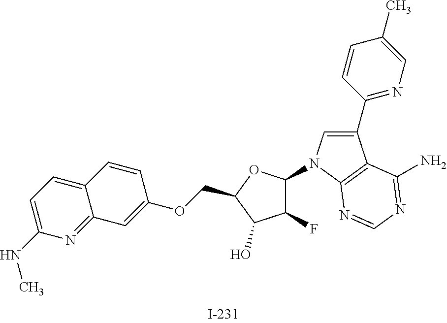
C(C1OC(N2C=C(C3=NC=C(C)C=C3)C3=C2N=CN=C3N)C(F)C1O)OC1=CC2=NC(NC)=CC=C2C=C1
